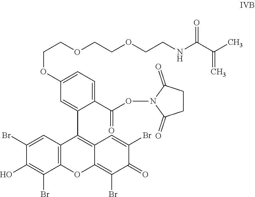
C1(Br)=CC2=C(C(Br)=C1O)OC1=C(Br)C(=O)C(Br)=CC1=C2C1=CC(OCCOCCOCCNC(C(C)=C)=O)=CC=C1C(ON1C(=O)CCC1=O)=O
